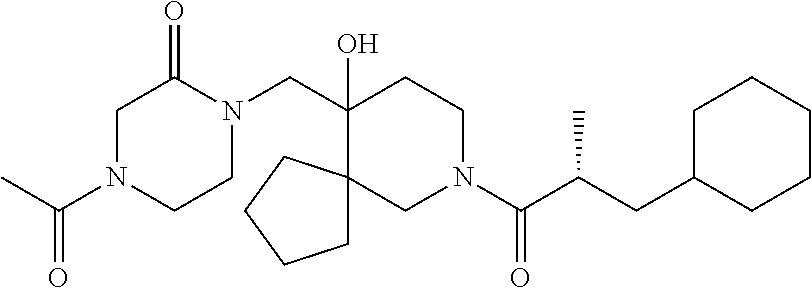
N1(C(C)=O)CCN(CC2(O)C3(CN(C(=O)C(CC4CCCCC4)C)CC2)CCCC3)C(=O)C1
